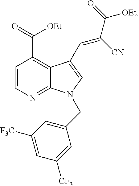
C1=CN=C2C(=C1C(=O)[OEt])C(C=C(C(=O)[OEt])[CN])=CN2CC1=CC([F3C])=CC([CF3])=C1
